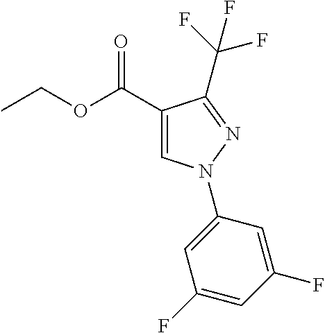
C(F)(F)(F)C1=NN(C2=CC(F)=CC(F)=C2)C=C1C(OCC)=O
